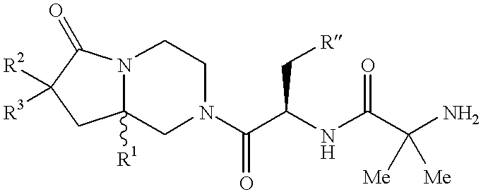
C12([R1])N(C(=O)C([R2])([R3])C1)CCN(C(C(C[R])NC(=O)C(N)([Me])[Me])=O)C2
